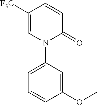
C1=CC([F3C])=CN(C2=CC=CC(OC)=C2)C1=O
